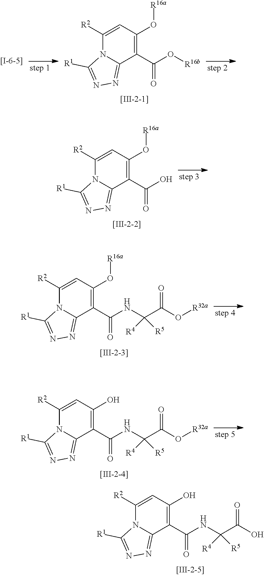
C1([R2])=CC(O[R16a])=C(C(O[R16b])=O)C2=NN=C([R1])N12.C1([R2])=CC(O[R16a])=C(C(O)=O)C2=NN=C([R1])N12.C1([R2])=CC(O[R16a])=C(C(NC(C(O[R32a])=O)([R4])[R5])=O)C2=NN=C([R1])N12.C1([R2])=CC(O)=C(C(NC(C(O[R32a])=O)([R4])[R5])=O)C2=NN=C([R1])N12.C1([R2])=CC(O)=C(C(NC(C(O)=O)([R4])[R5])=O)C2=NN=C([R1])N12
